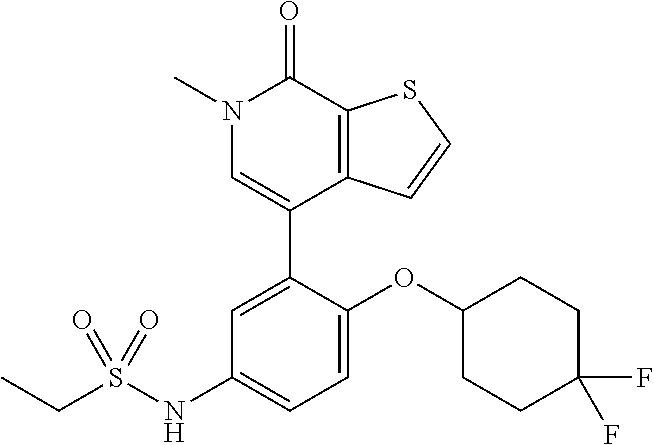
S1C=CC2=C1C(=O)N(C)C=C2C1=CC(NS(CC)(=O)=O)=CC=C1OC1CCC(F)(F)CC1
